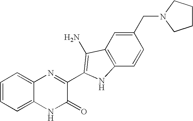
C1=C2C(=CC=C1)N=C(C1=C(N)C3=C(C=CC(CN4CCCC4)=C3)N1)C(=O)N2
